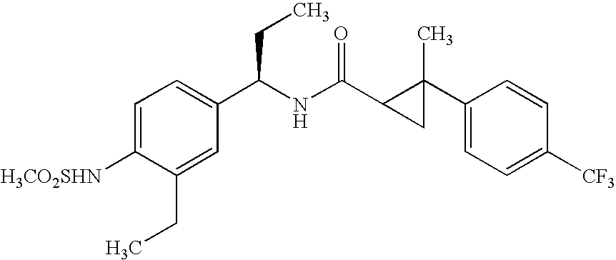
C1=C([H3CO2SHN])C(CC)=CC(C(CC)NC(C2CC2(C)C2=CC=C([CF3])C=C2)=O)=C1
